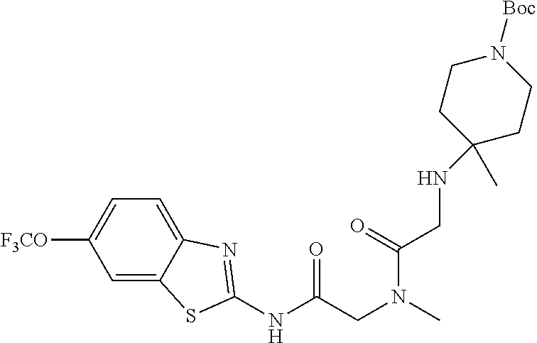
C1=C2C(=CC=C1[F3CO])N=C(NC(CN(C)C(CNC1(C)CCN([Boc])CC1)=O)=O)S2
